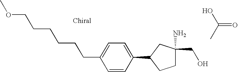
C1=CC(C2CCC(CO)(N)C2)=CC=C1CCCCCCOC.OC(C)=O
